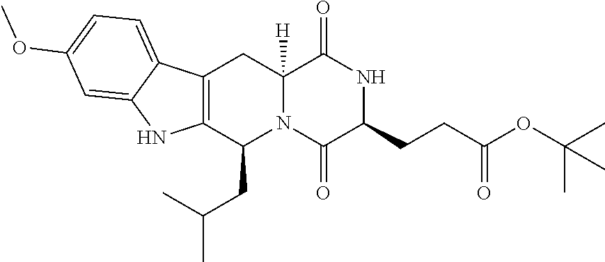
C12=C(C(CC(C)C)N3C([H])(C1)C(=O)NC(CCC(OC(C)(C)C)=O)C3=O)NC1=CC(OC)=CC=C21
